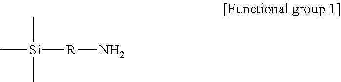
C[Si](C)(C)[R]N
